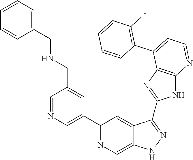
C1=NC=C(C2=NC=C3C(=C2)C(C2=NC4=C(N2)N=CC=C4C2=C(F)C=CC=C2)=NN3)C=C1CNCC1=CC=CC=C1
